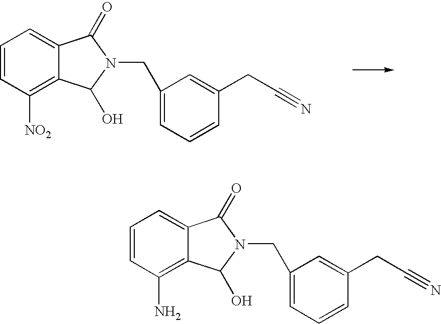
C1=CC([NO2])=C2C(=C1)C(=O)N(CC1=CC=CC(CC#N)=C1)C2O.C1=CC(N)=C2C(=C1)C(=O)N(CC1=CC=CC(CC#N)=C1)C2O
